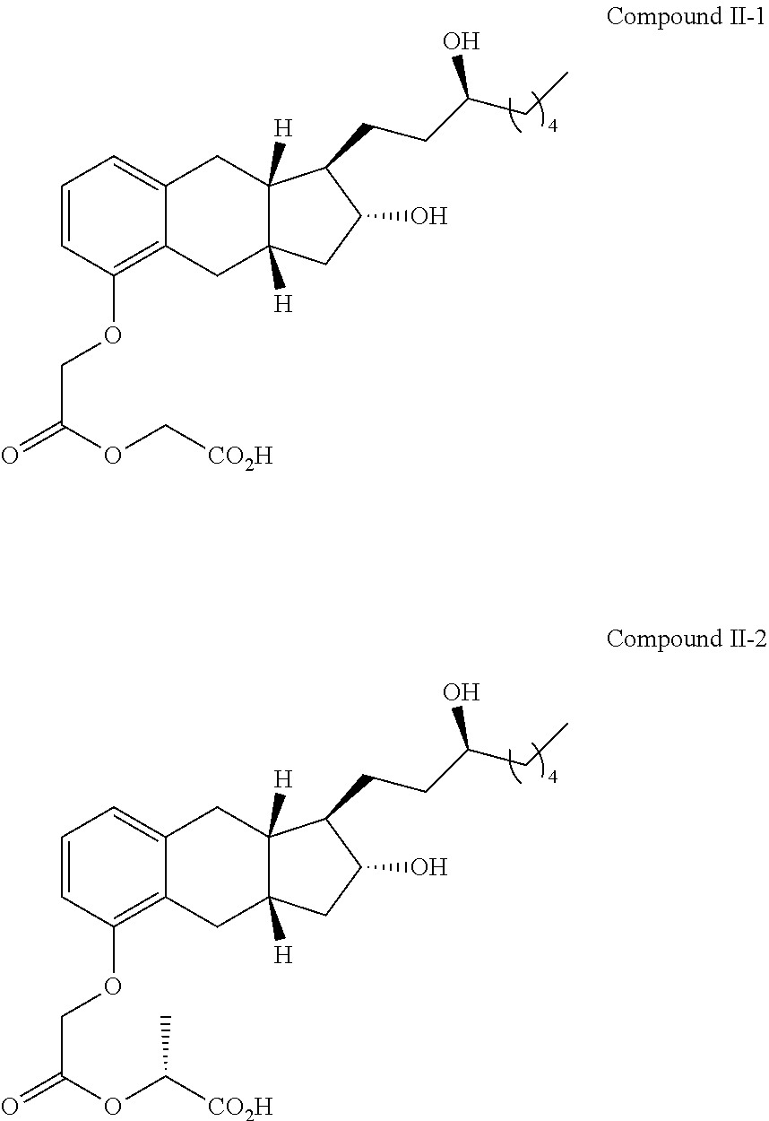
C1=CC(OCC(=O)OC[CO2H])=C2C(=C1)CC1([H])C([H])(C2)CC(O)C1CCC(CC)O.C1=CC(OCC(=O)OC([CO2H])C)=C2C(=C1)CC1([H])C([H])(C2)CC(O)C1CCC(CC)O
